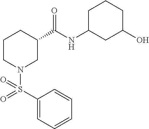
C1(S(=O)(N2CC(C(NC3CC(O)CCC3)=O)CCC2)=O)=CC=CC=C1
